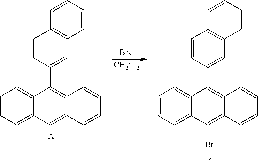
C1=CC=C2C(=C1)C(C1=CC3=C(C=C1)C=CC=C3)=C1C(=C2Br)C=CC=C1.B.C1=CC=C2C(=C1)C(C1=CC3=C(C=C1)C=CC=C3)=C1C(=C2)C=CC=C1.[A].[Br2].[CH2Cl2]
